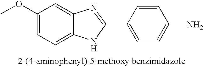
C1(OC)=CC=C2C(=C1)N=C(C1=CC=C(N)C=C1)N2
